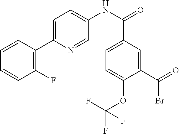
C1=CC(C2=CC=C(NC(=O)C3=CC=C(OC(F)(F)F)C(C(Br)=O)=C3)C=N2)=C(F)C=C1
